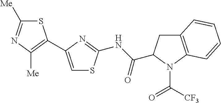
C1([Me])=NC([Me])=C(C2=CSC(NC(=O)C3CC4=C(N3C([CF3])=O)C=CC=C4)=N2)S1
